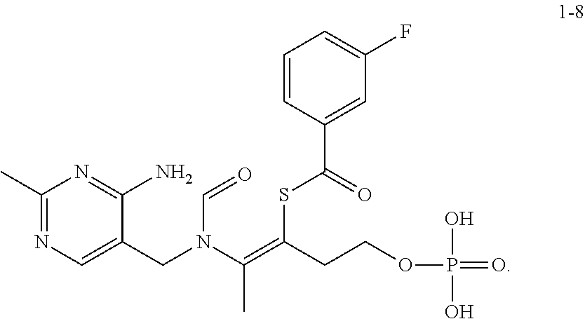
C1(C)=NC=C(CN(C(=C(SC(C2=CC(F)=CC=C2)=O)CCOP(O)(O)=O)C)C=O)C(N)=N1
